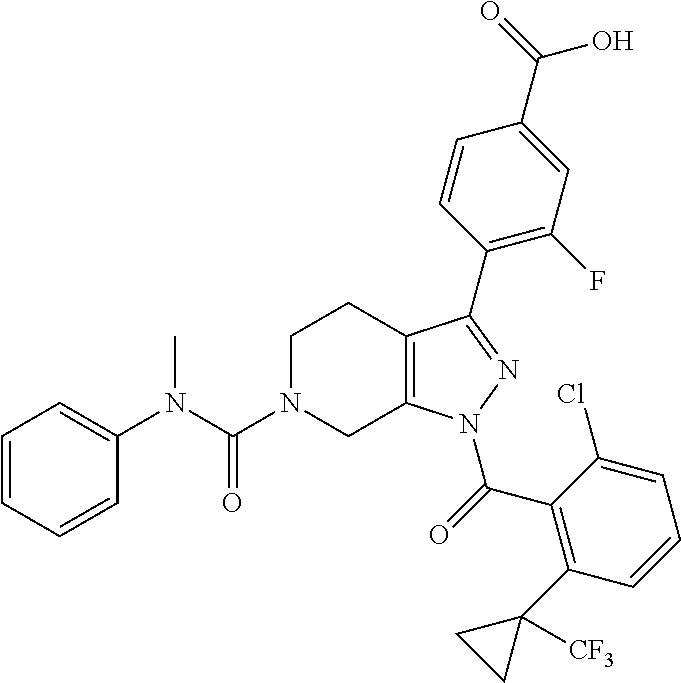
C12=C(N(C(C3=C(C4([CF3])CC4)C=CC=C3Cl)=O)N=C1C1=C(F)C=C(C(O)=O)C=C1)CN(C(N(C1=CC=CC=C1)C)=O)CC2
